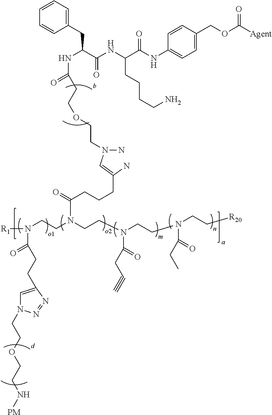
[R1]N(C(CCC1=CN(CCOCCN[PM])N=N1)=O)CCN(CCN(C(=O)CC#C)CCN(C(=O)CC)CC[R20])C(=O)CCCC(N)=CN(N)CCOCCC(NC(CC1=CC=CC=C1)C(NC(C(NC1=CC=C(COC([Agent])=O)C=C1)=O)CCCCN)=O)=O
